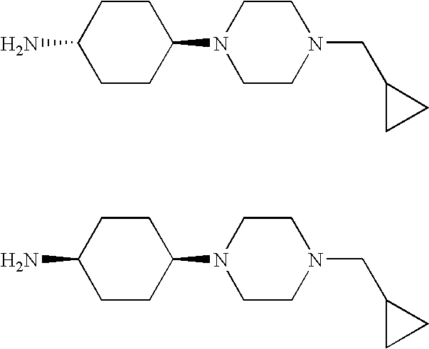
C1CC(N2CCN(CC3CC3)CC2)CCC1N.C1CC(N2CCN(CC3CC3)CC2)CCC1N
